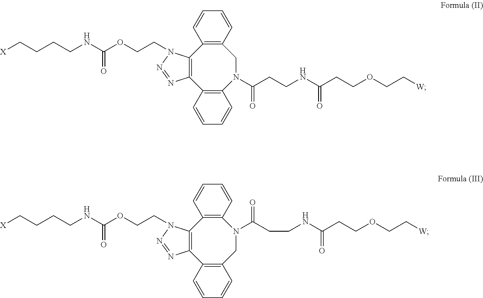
C12=C(N(C(CCNC(CCOCC[W])=O)=O)CC3=C(C4=C1N=NN4CCOC(NCCCC[X])=O)C=CC=C3)C=CC=C2.C12=C(CN(C(CCNC(CCOCC[W])=O)=O)C3=C(C4=C1N=NN4CCOC(NCCCC[X])=O)C=CC=C3)C=CC=C2
